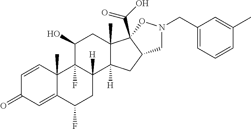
C1=CC2(C)C(=CC1=O)C(F)CC1([H])C2(F)C(O)CC2(C)C1([H])CC1C2(C(O)=O)ON(CC2=CC=CC(C)=C2)C1
